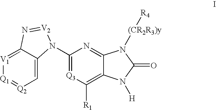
C1=C2C(=[V1][Q1]=[Q2]1)N=[V2]N2C1=[Q3]C([R1])=C2C(=N1)N([(CR2R3)y][R4])C(=O)N2[H]
